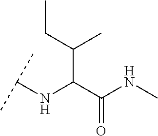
C(C(C(NC)=O)NC(C)C)(C)CC
